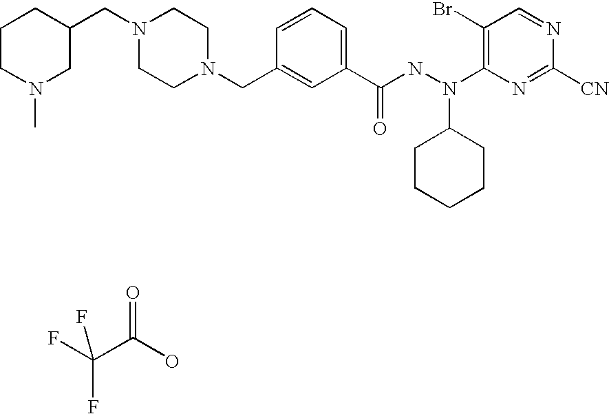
FC(C(O)=O)(F)F.C1CN(CC2=CC(C(NN(C3CCCCC3)C3=C(Br)C=NC([CN])=N3)=O)=CC=C2)CCN1CC1CN(C)CCC1
